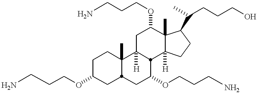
C(COC1CC2C(C)(CC1)C1([H])CC(OCCCN)C3(C)C([H])(CCC3C(CCCO)C)C1C(OCCCN)C2)CN
